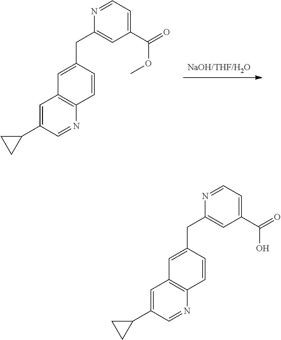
C(C1=CC2=C(N=CC(C3CC3)=C2)C=C1)C1=CC(C(=O)OC)=CC=N1.C(C1=CC2=C(N=CC(C3CC3)=C2)C=C1)C1=CC(C(=O)O)=CC=N1
